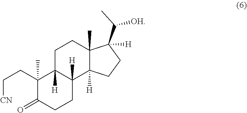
C1(C)(CC[CN])C(=O)CCC2([H])C1([H])CCC1(C)C2([H])CCC1(C(C)[OH])[H]
